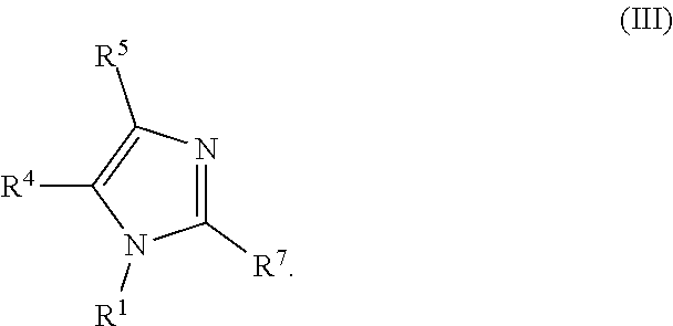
C1([R7])=NC([R5])=C([R4])N1[R1]
